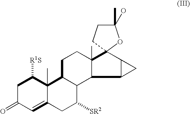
C1C(=O)C=C2C(C)(C1[R1S])C1C(C([SR2])C2)C2C(C)(CC1)C1(C3C2C3)OC(O)(C)CC1
